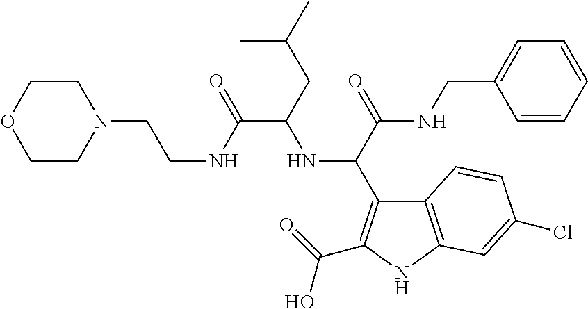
C1CN(CCNC(C(CC(C)C)NC(C(NCC2=CC=CC=C2)=O)C2=C(C(=O)O)NC3=C2C=CC(Cl)=C3)=O)CCO1
